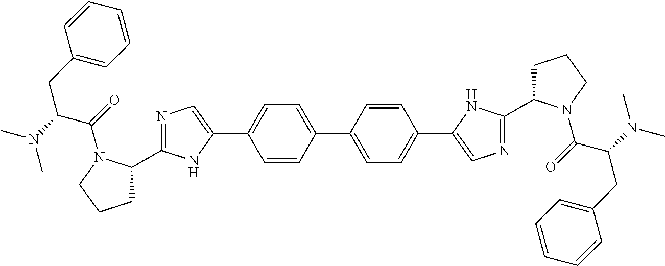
C1(C2=CC=C(C3=CN=C(C4CCCN4C(=O)C(CC4=CC=CC=C4)N(C)C)N3)C=C2)=CC=C(C2=CN=C(C3CCCN3C(=O)C(CC3=CC=CC=C3)N(C)C)N2)C=C1
